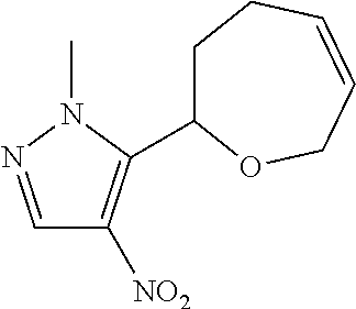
C1=NN(C)C(C2CCC=CCO2)=C1[NO2]
